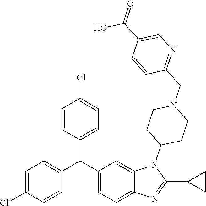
C1=C(Cl)C=CC(C(C2=CC=C3C(=C2)N(C2CCN(CC4=NC=C(C(=O)O)C=C4)CC2)C(C2CC2)=N3)C2=CC=C(Cl)C=C2)=C1
